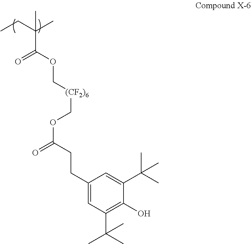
CCC(C)(C(OC[(CF2)6]COC(=O)CCC1=CC(C(C)(C)C)=C(O)C(C(C)(C)C)=C1)=O)C
